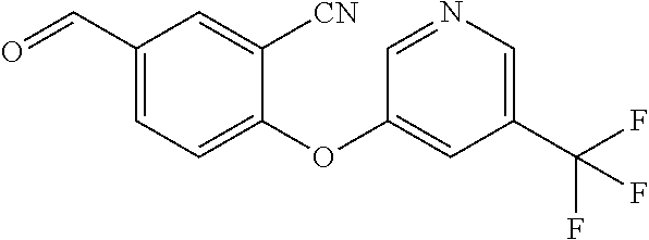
C1(C=O)=CC=C(OC2=CC(C(F)(F)F)=CN=C2)C([CN])=C1
